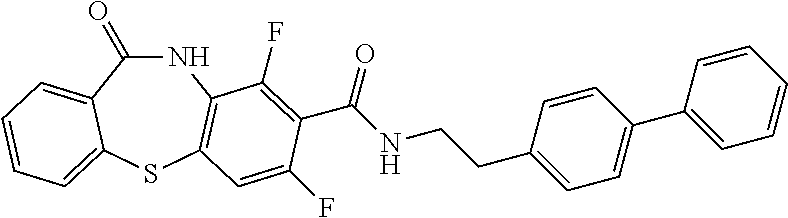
C1(=O)NC2=C(SC3=CC=CC=C13)C=C(F)C(C(NCCC1=CC=C(C3=CC=CC=C3)C=C1)=O)=C2F
